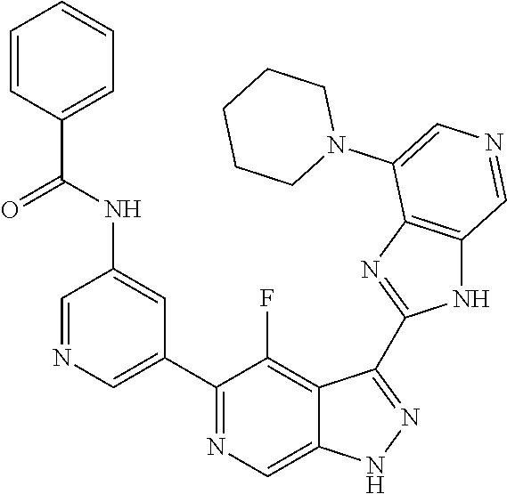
C1(C2=CN=CC(NC(=O)C3=CC=CC=C3)=C2)=NC=C2C(=C1F)C(C1=NC3=C(N1)C=NC=C3N1CCCCC1)=NN2
